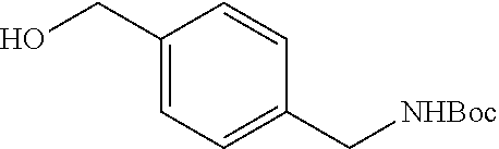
C1(CO)=CC=C(C[NHBoc])C=C1
